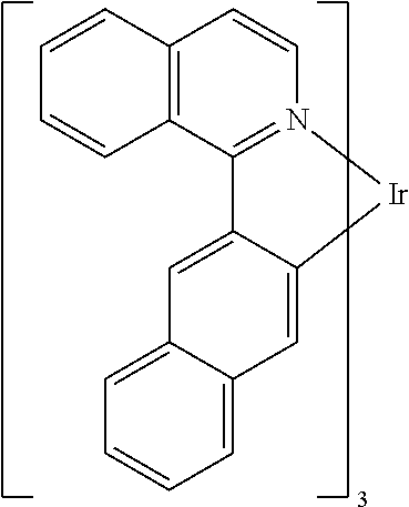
C12=C(C3=N(C=C1)[Ir]C1=CC4=CC=CC=C4C=C31)C=CC=C2
